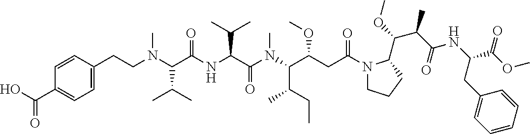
C1=C(CCN(C(C(NC(C(N(C(C(CC(N2CCCC2C(OC)C(C(=O)NC(C(OC)=O)CC2=CC=CC=C2)C)=O)OC)C(CC)C)C)=O)C(C)C)=O)C(C)C)C)C=CC(C(=O)O)=C1
